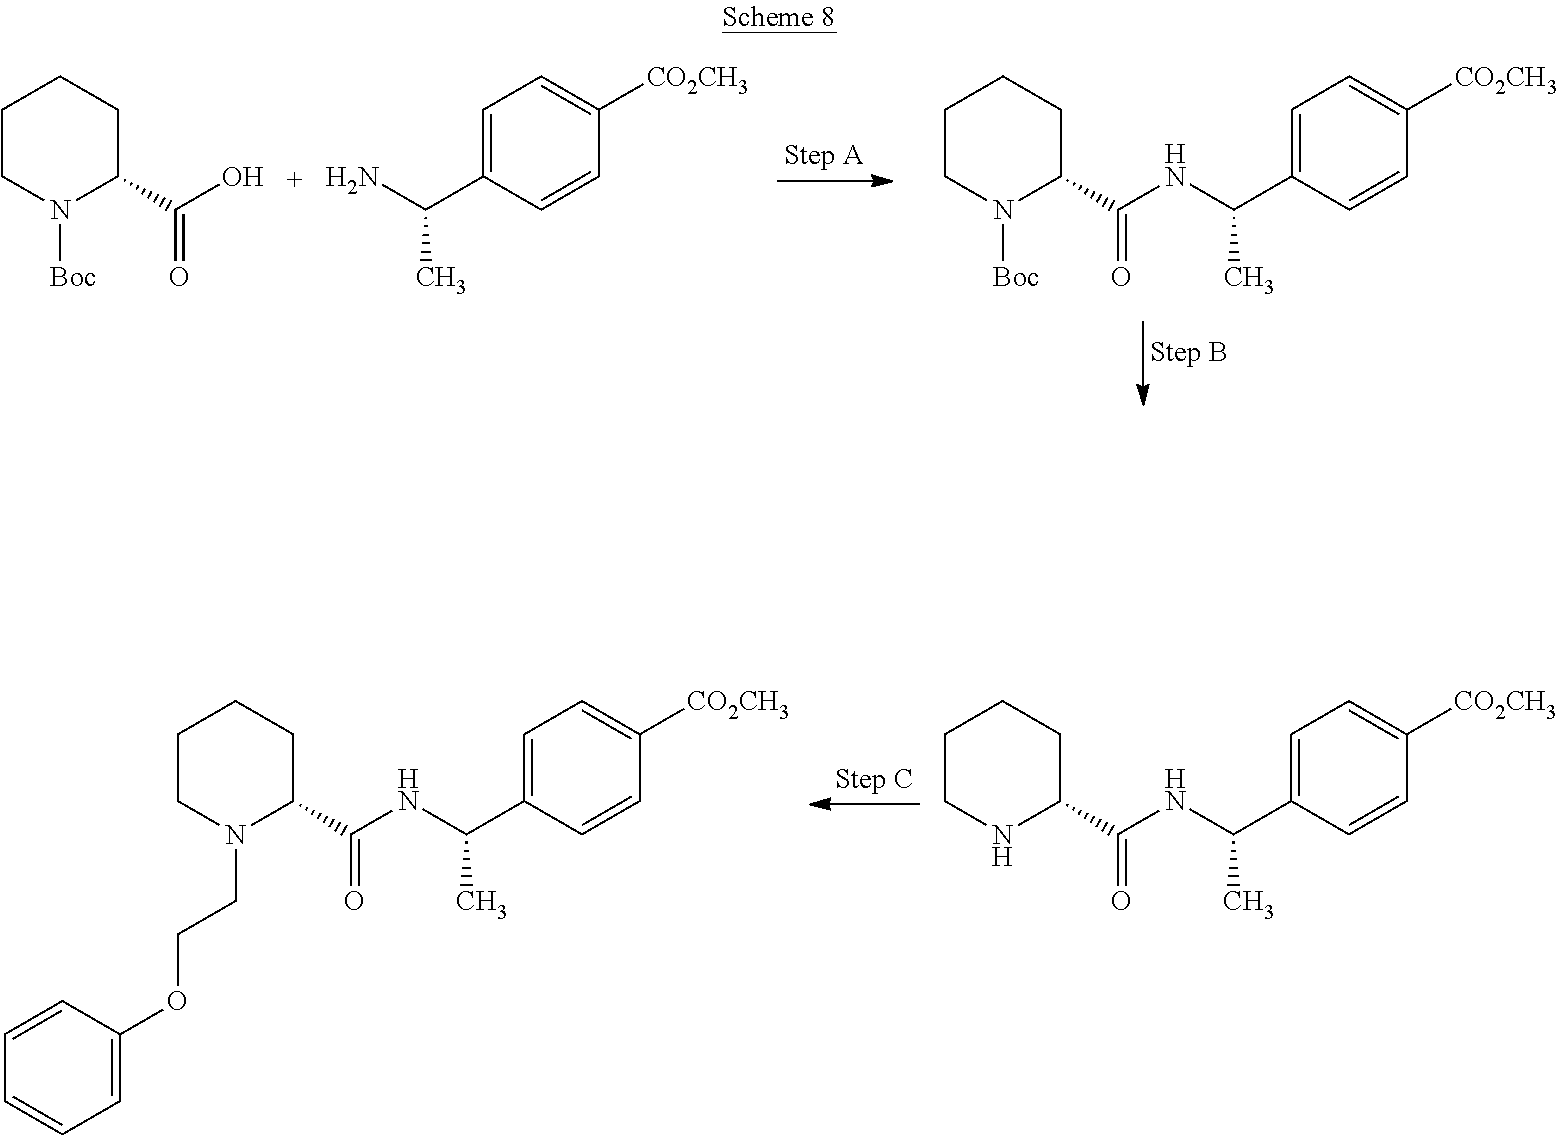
[Boc]N1C(C(O)=O)CCCC1.C(C1=CC=C([CO2CH3])C=C1)(N)C.[Boc]N1C(C(=O)NC(C2=CC=C([CO2CH3])C=C2)C)CCCC1.C1=C(OCCN2C(C(NC(C3=CC=C([CO2CH3])C=C3)C)=O)CCCC2)C=CC=C1.N1C(C(NC(C2=CC=C([CO2CH3])C=C2)C)=O)CCCC1
